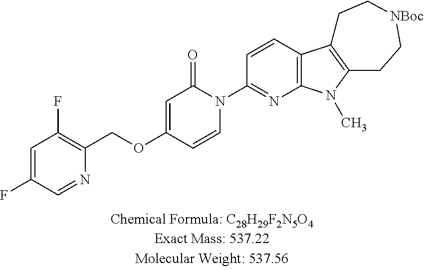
C1=C(F)C=NC(COC2=CC(=O)N(C3=NC4=C(C=C3)C3=C(N4C)CC[NBoc]CC3)C=C2)=C1F
